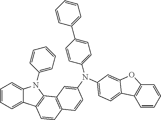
C1=CC=C2C(=C1)N(C1=CC=CC=C1)C1=C2C=CC2=C1C=C(N(C1=CC=C3C4=C(C=CC=C4)OC3=C1)C1=CC=C(C3=CC=CC=C3)C=C1)C=C2
